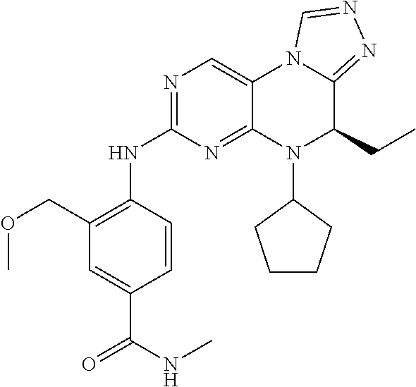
N1=C(NC2=C(COC)C=C(C(NC)=O)C=C2)N=C2C(=C1)N1C(=NN=C1)C(CC)N2C1CCCC1
